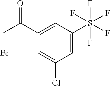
C1=C(S(F)(F)(F)(F)F)C=C(C(CBr)=O)C=C1Cl
